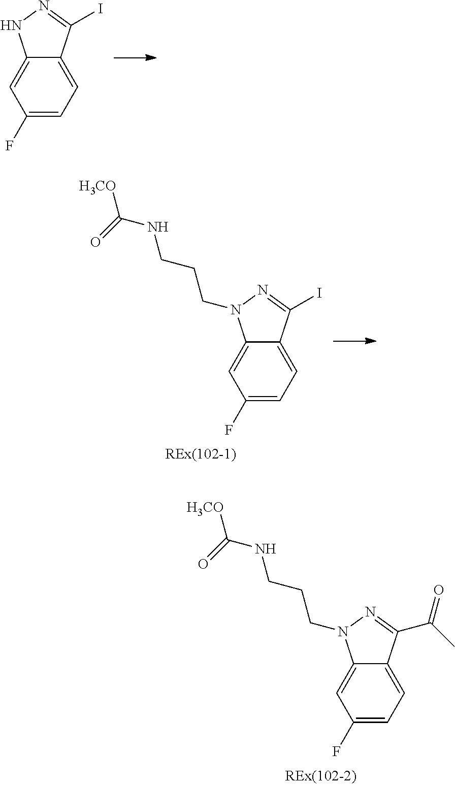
C12=CC=C(F)C=C1NN=C2I.C12=CC=C(F)C=C1N(CCCNC(=O)[H3CO])N=C2I.C12=CC=C(F)C=C1N(CCCNC(=O)[H3CO])N=C2C(=O)C
